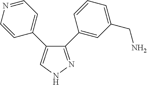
C1(C2=CC(CN)=CC=C2)=NNC=C1C1=CC=NC=C1
